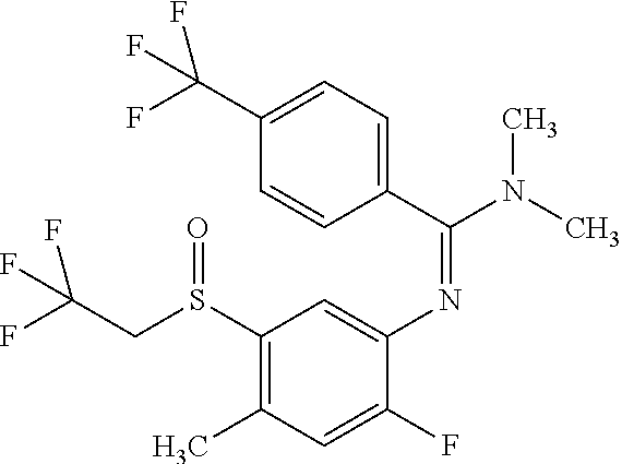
FC(CS(C1=C(C)C=C(F)C(N=C(C2=CC=C(C(F)(F)F)C=C2)N(C)C)=C1)=O)(F)F
